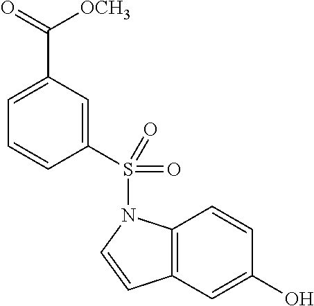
C12=C(C=C(O)C=C1)C=CN2S(C1=CC(C(=O)[OCH3])=CC=C1)(=O)=O
